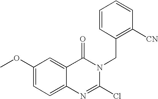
C12=CC=C(OC)C=C1C(=O)N(CC1=C([CN])C=CC=C1)C(Cl)=N2
